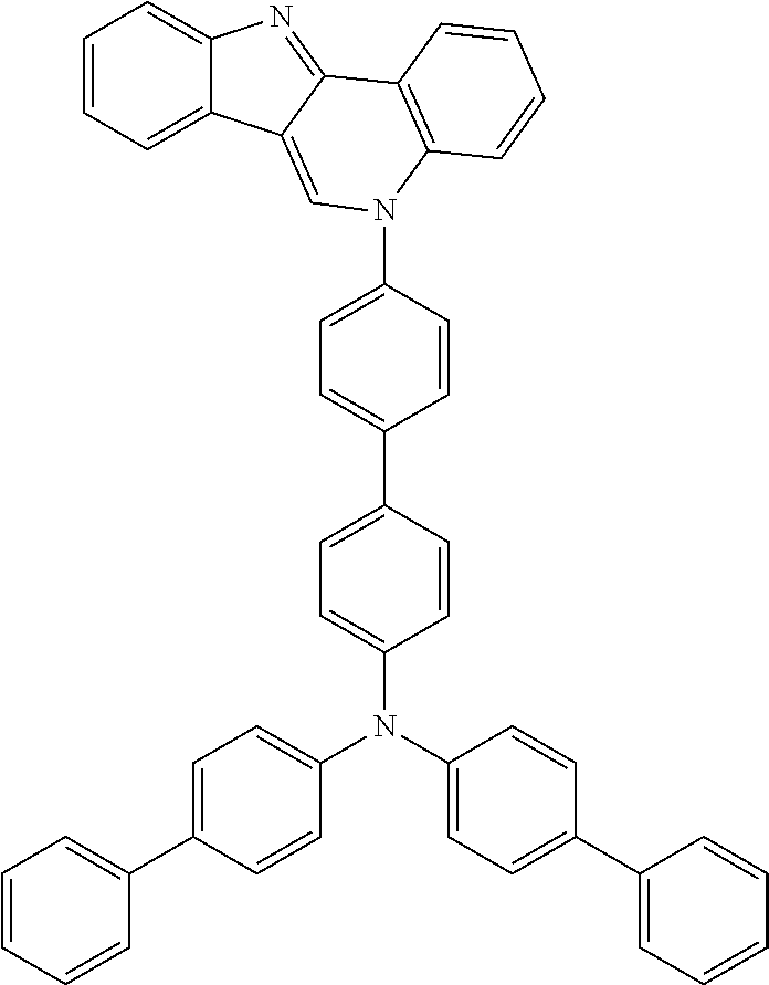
C1=CC=C2C(=C1)N=C1C2=CN(C2=CC=C(C3=CC=C(N(C4=CC=C(C5=CC=CC=C5)C=C4)C4=CC=C(C5=CC=CC=C5)C=C4)C=C3)C=C2)C2=C1C=CC=C2
